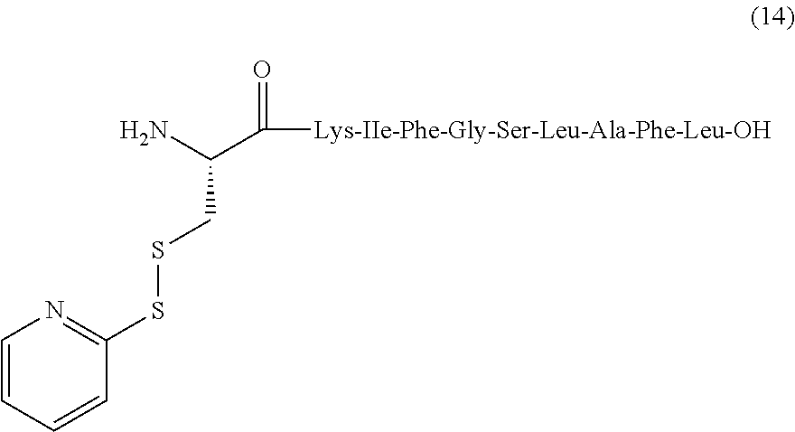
C1=CC=CC(SSCC(C([Lys-IIe-Phe-Gly-Ser-Leu-Ala-Phe-Leu-OH])=O)N)=N1
